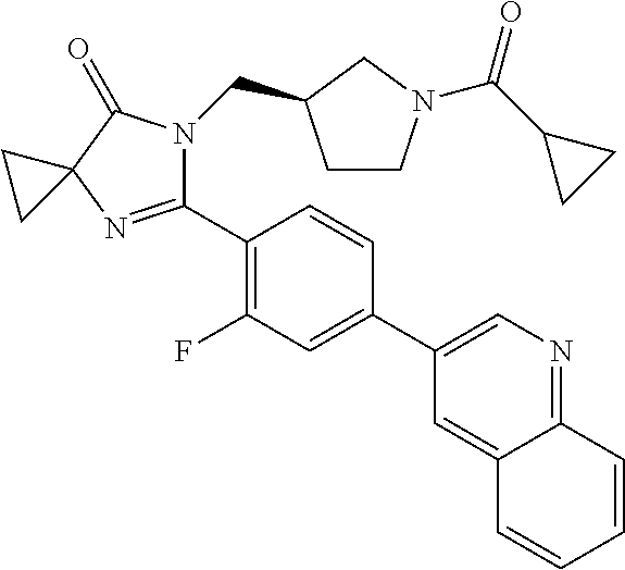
C1(C2=CC(F)=C(C3=NC4(C(=O)N3CC3CCN(C(C5CC5)=O)C3)CC4)C=C2)=CN=C2C(=C1)C=CC=C2
